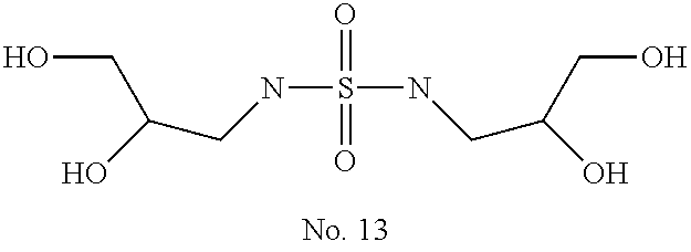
N(S(=O)(=O)NCC(CO)O)CC(O)CO
